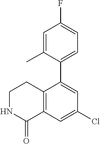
C1(C)=CC(F)=CC=C1C1=CC(Cl)=CC2=C1CCNC2=O
